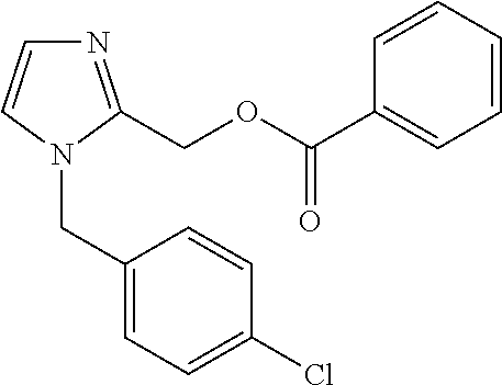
N1=C(COC(C2=CC=CC=C2)=O)N(CC2=CC=C(Cl)C=C2)C=C1
